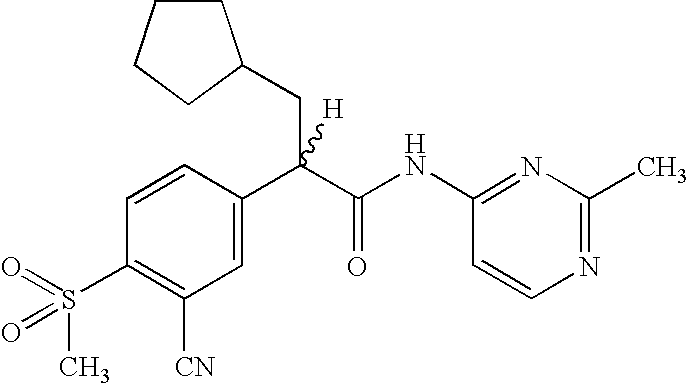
C1=C(C(C(NC2=NC(C)=NC=C2)=O)(CC2CCCC2)[H])C=CC(S(C)(=O)=O)=C1[CN]
